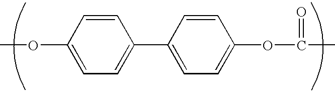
COC1=CC=C(C2=CC=C(OC(C)=O)C=C2)C=C1
